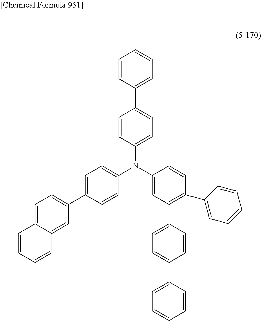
C1=CC(C2=CC=C(N(C3=CC(C4=CC=C(C5=CC=CC=C5)C=C4)=C(C4=CC=CC=C4)C=C3)C3=CC=C(C4=CC=C5C(=C4)C=CC=C5)C=C3)C=C2)=CC=C1
